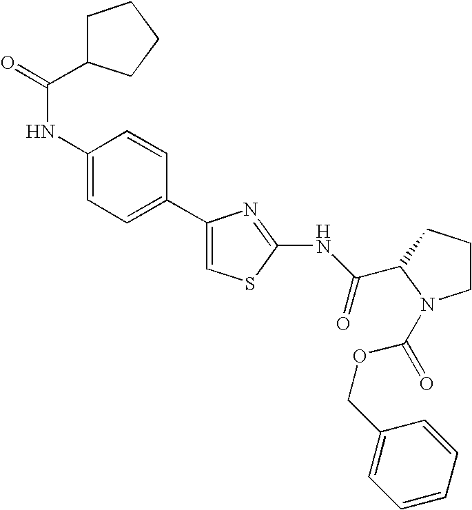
C1(NC(=O)C2CCCC2)=CC=C(C2=CSC(NC(=O)C3CCCN3C(=O)OCC3=CC=CC=C3)=N2)C=C1
